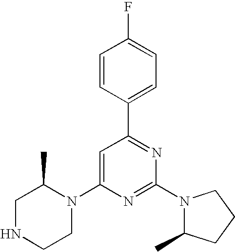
C1=C(N2C(C)CNCC2)N=C(N2C(C)CCC2)N=C1C1=CC=C(F)C=C1
